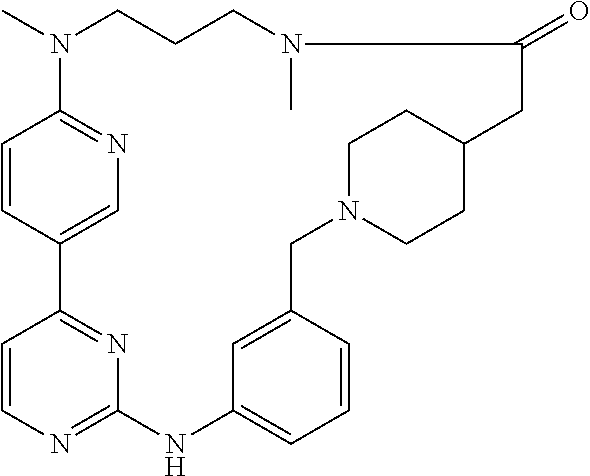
C1=CC2=CN=C1N(C)CCCN(C)C(=O)CC1CCN(CC3=CC(=CC=C3)NC3=NC=CC2=N3)CC1
